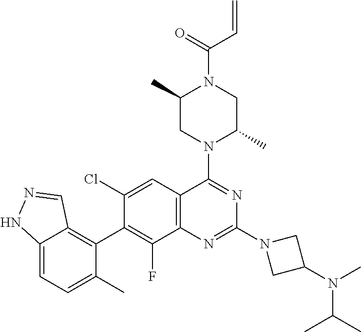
C12=CC=C(C)C(C3=C(F)C4=C(C=C3Cl)C(N3C(C)CN(C(=O)C=C)C(C)C3)=NC(N3CC(N(C)C(C)C)C3)=N4)=C1C=NN2
